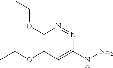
C1(NN)=CC(OCC)=C(OCC)N=N1
